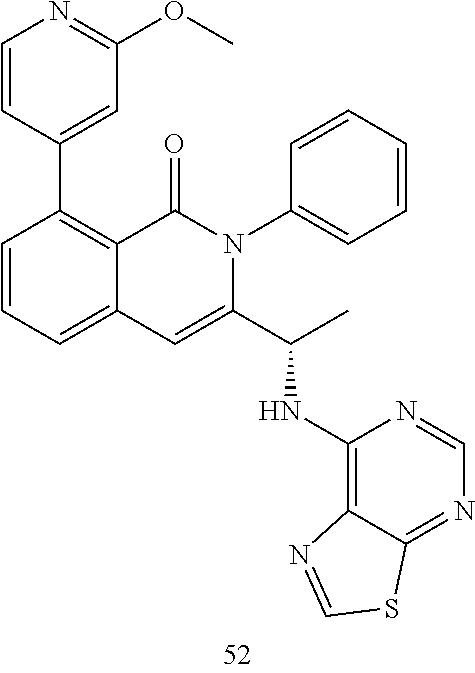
C1=CC(C2=C3C(=CC=C2)C=C(C(C)NC2=C4C(=NC=N2)SC=N4)N(C2=CC=CC=C2)C3=O)=CC(OC)=N1
